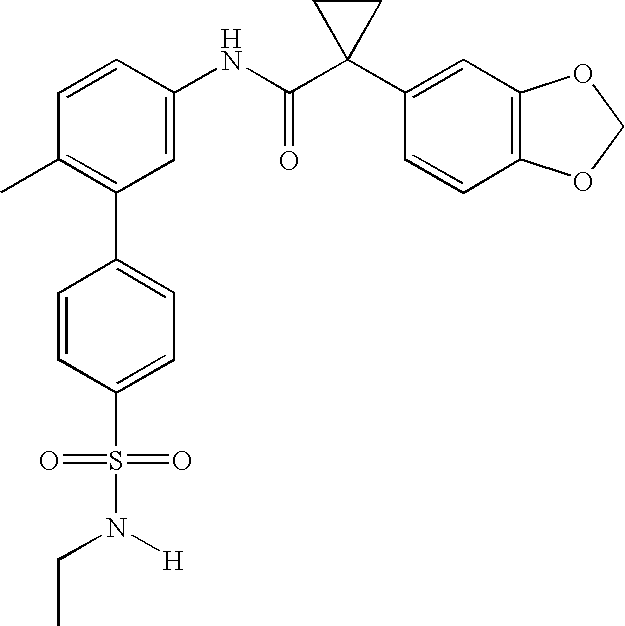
C1(C2=C(C)C=CC(NC(C3(C4=CC5=C(C=C4)OCO5)CC3)=O)=C2)=CC=C(S(N(CC)[H])(=O)=O)C=C1
